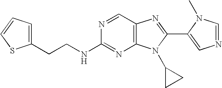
C(CC1=CC=CS1)NC1=NC2=C(C=N1)N=C(C1=CN=CN1C)N2C1CC1
